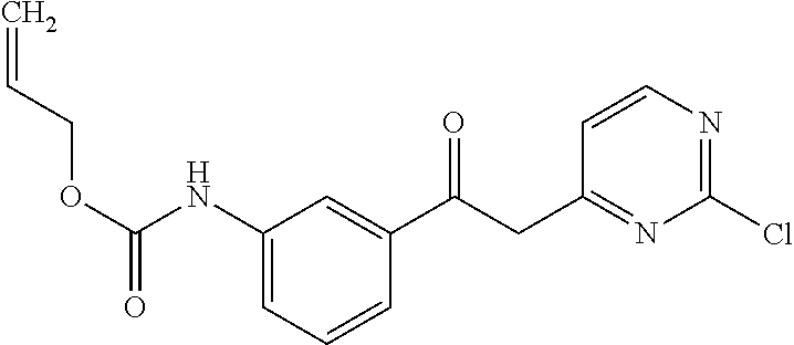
C=CCOC(=O)NC1=CC=CC(C(CC2=NC(Cl)=NC=C2)=O)=C1
